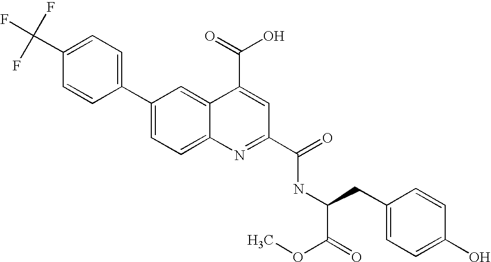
C1=C(C(F)(F)F)C=CC(C2=CC=C3C(=C2)C(C(=O)O)=CC(C(=O)NC(CC2=CC=C(O)C=C2)C(=O)OC)=N3)=C1
